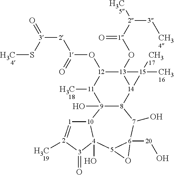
[12]1(O[1]([2][3](=O)S[H3C4])=O)[11]([H3C18])[9]2(O)[8]([14]3[13]1(O[1]([2]([H3C5])[3][CH34])=O)[15]3([CH316])[CH317])[7](O)[6]1([20]O)[5]([4]3(O)[10]2[1]=[2]([H3C19])[3]3=O)O1
